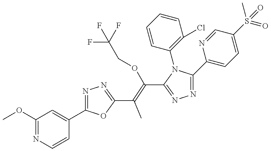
C1(OC)=NC=CC(C2=NN=C(C(C)=C(C3=NN=C(C4=CC=C(S(C)(=O)=O)C=N4)N3C3=C(Cl)C=CC=C3)OCC(F)(F)F)O2)=C1
